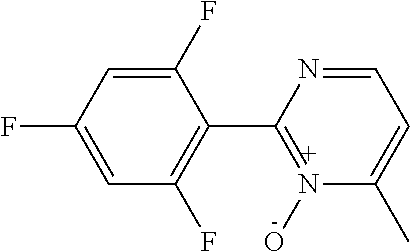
C1(F)=CC(F)=CC(F)=C1C1=N(O)C(C)=CC=N1
